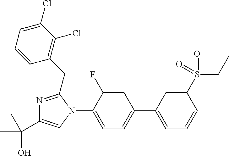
C1=C(C2=CC=C(N3C(CC4=C(Cl)C(Cl)=CC=C4)=NC(C(C)(O)C)=C3)C(F)=C2)C=C(S(=O)(CC)=O)C=C1
